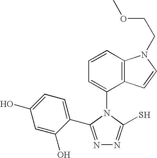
N1=C(C2=CC=C(O)C=C2O)N(C2=CC=CC3=C2C=CN3CCOC)C(S)=N1
